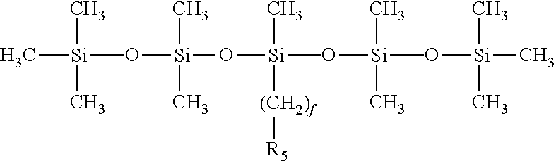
C[Si](O[Si](O[Si](O[Si](O[Si](C)(C)C)(C)(C)C)(C)([(CH2)f][R5])C)(C)C)(C)(C)C
